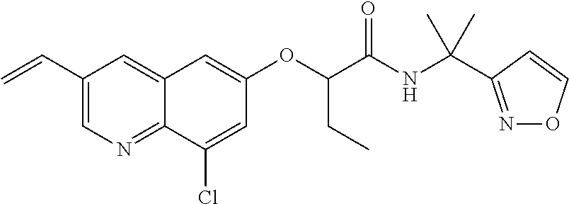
C1(C=C)=CN=C2C(=C1)C=C(OC(CC)C(NC(C)(C)C1=NOC=C1)=O)C=C2Cl
